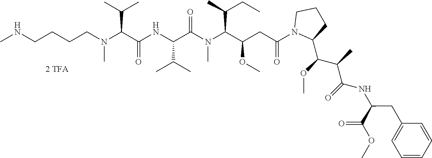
CNCCCCN(C(C(NC(C(N(C(C(CC(N1C(C(OC)C(C)C(=O)NC(C(OC)=O)CC2=CC=CC=C2)CCC1)=O)OC)C(C)CC)C)=O)C(C)C)=O)C(C)C)C
